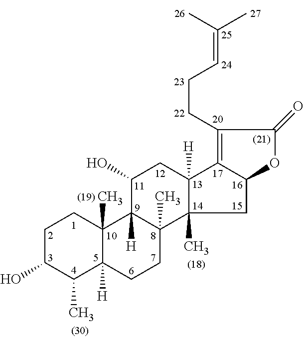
C1C(O)C(C)C2([H])C(C)(C1)C1([H])C(C)(CC2)C2(C)C([H])(CC1O)C1=C(CCC=C(C)C)C(=O)OC1C2
